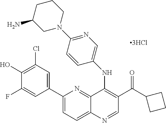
C12=NC(C3=CC(Cl)=C(O)C(F)=C3)=CC=C1N=CC(C(C1CCC1)=O)=C2NC1=CN=C(N2CCCC(N)C2)C=C1
